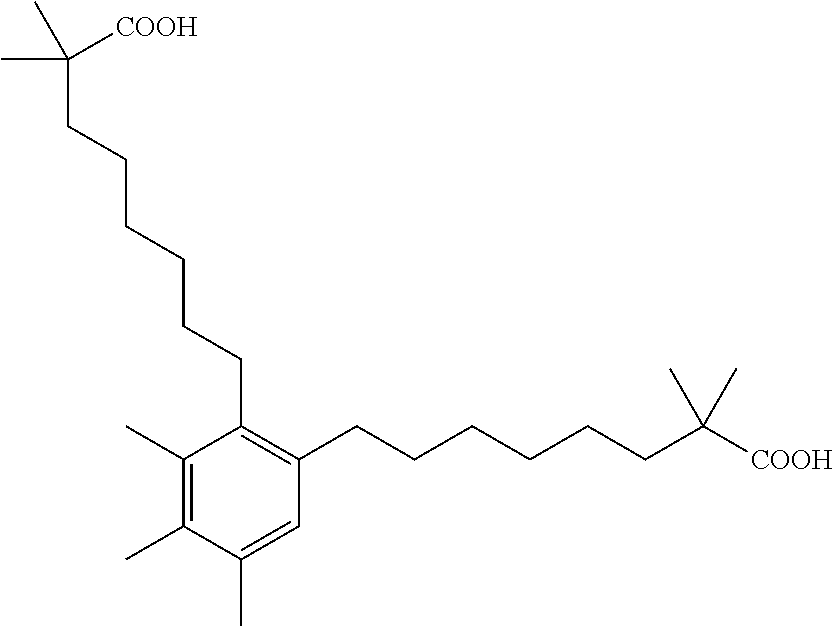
C1(C)=C(C)C(C)=CC(CCCCCCC([COOH])(C)C)=C1CCCCCCC(C)([COOH])C
